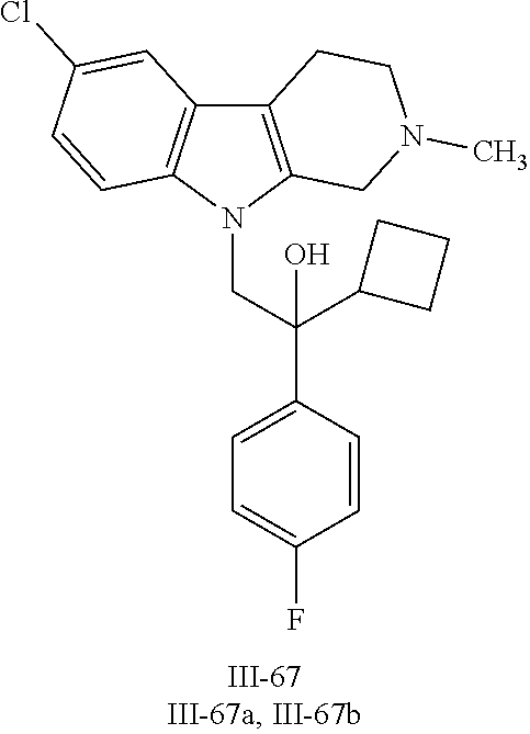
N1(CC(C2=CC=C(F)C=C2)(C2CCC2)O)C2=C(C3=C1C=CC(Cl)=C3)CCN(C)C2
